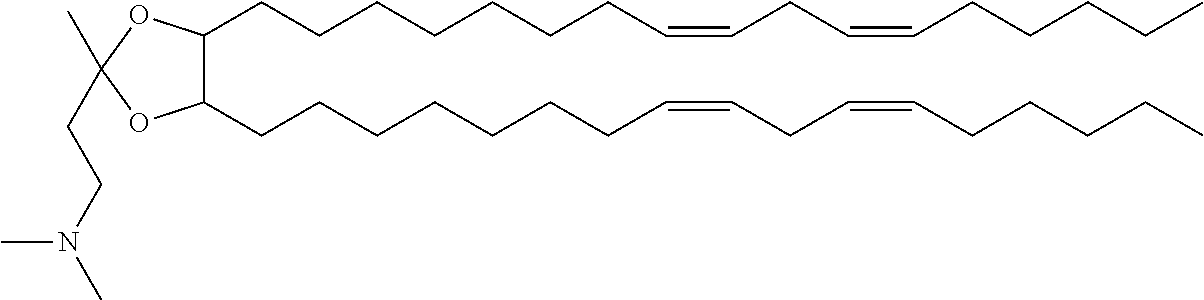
C1(CCCCCCCC=CCC=CCCCCC)C(CCCCCCCC=CCC=CCCCCC)OC(C)(CCN(C)C)O1
